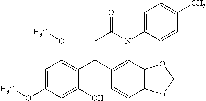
O=C(NC1=CC=C(C)C=C1)CC(C1=C(OC)C=C(OC)C=C1O)C1=CC2=C(C=C1)OCO2
